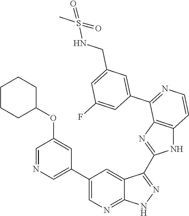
C1=NC=C(C2=CN=C3C(=C2)C(C2=NC4=C(N2)C=CN=C4C2=CC(CNS(C)(=O)=O)=CC(F)=C2)=N[N H]3)C=C1OC1CCCCC1
